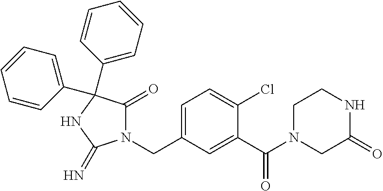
N1(CC2=CC=C(Cl)C(C(=O)N3CC(=O)NCC3)=C2)C(=O)C(C2=CC=CC=C2)(C2=CC=CC=C2)NC1=N
